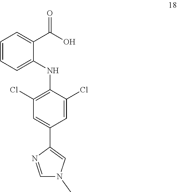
C1=CC=C(NC2=C(Cl)C=C(C3=CN(C)C=N3)C=C2Cl)C(C(O)=O)=C1
